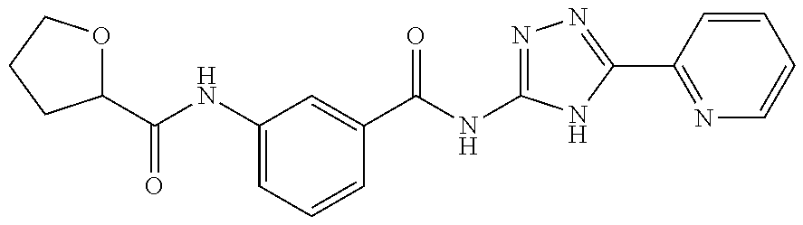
C1(C(NC2=CC=CC(C(NC3=NN=C(C4=NC=CC=C4)N3)=O)=C2)=O)OCCC1
